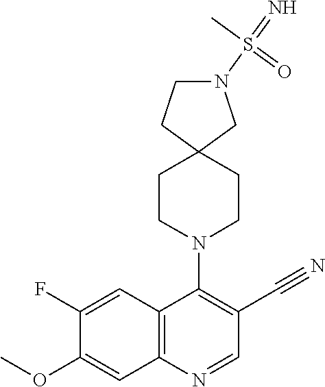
C12=C(N=CC(C#N)=C1N1CCC3(CC1)CN(S(=N)(C)=O)CC3)C=C(OC)C(F)=C2
